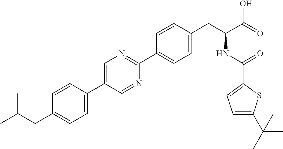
C(CC1=CC=C(C2=CN=C(C3=CC=C(CC(NC(=O)C4=CC=C(C(C)(C)C)S4)C(=O)O)C=C3)N=C2)C=C1)(C)C
